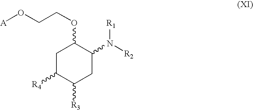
C1C([R4])C([R3])CC(N([R2])[R1])C1OCCO[A]
